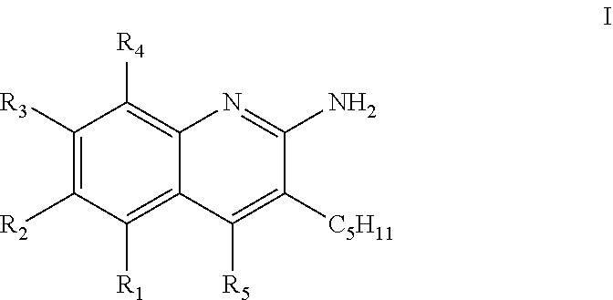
C1([R2])=C([R3])C([R4])=C2C(=C1[R1])C([R5])=C([C5H11])C(N)=N2
